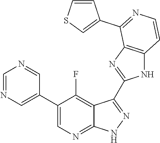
C1=NC=C(C2=CN=C3C(=C2F)C(C2=NC4=C(N2)C=CN=C4C2=CSC=C2)=N[N H]3)C=N1
